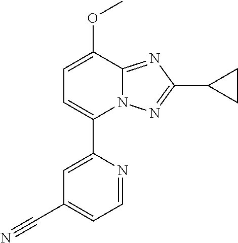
C1=C(OC)C2=NC(C3CC3)=NN2C(C2=CC(C#N)=CC=N2)=C1
